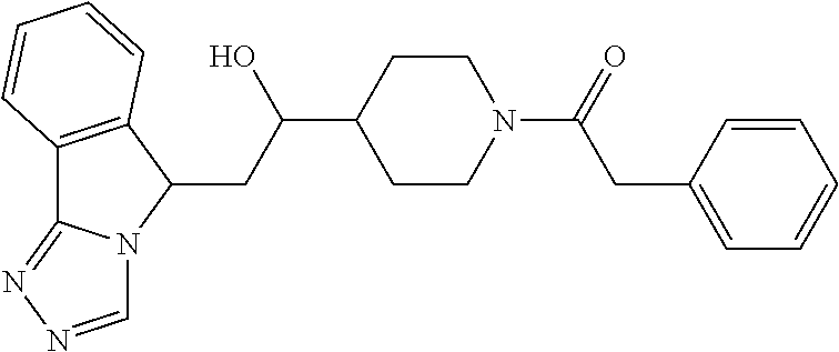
C12=C(C(CC(C3CCN(C(=O)CC4=CC=CC=C4)CC3)O)N3C1=NN=C3)C=CC=C2
